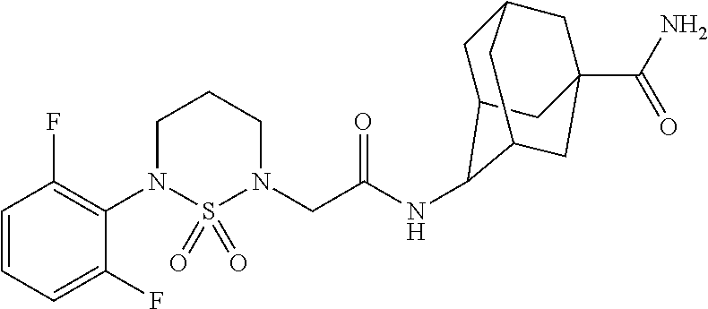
C1=CC=C(F)C(N2S(=O)(=O)N(CC(NC3C4CC5CC(C(N)=O)(CC3C5)C4)=O)CCC2)=C1F
